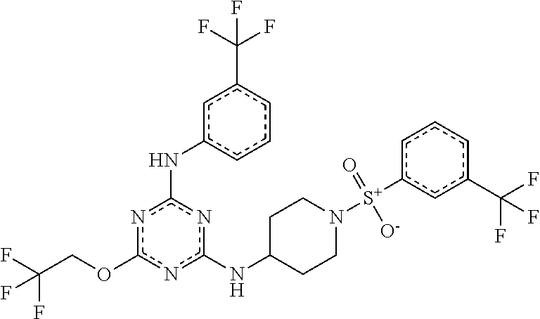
n1c(OCC(F)(F)F)nc(NC2CCN([S+](c3cc(C(F)(F)F)ccc3)(=O)[O-])CC2)nc1Nc1cccc(C(F)(F)F)c1
